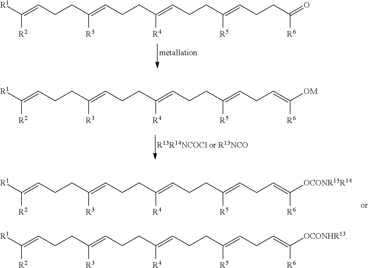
[R2]C([R1])=CCCC(=CCCC(=CCCC(=CCCC(=O)[R6])[R5])[R4])[R3].[R2]C([R1])=CCCC(=CCCC(=CCCC(=CCC=C([OM])[R6])[R5])[R4])[R3].[R2]C([R1])=CCCC(=CCCC(=CCCC(=CCC=C([OCONR13R14])[R6])[R5])[R4])[R3].[R2]C([R1])=CCCC(=CCCC(=CCCC(=CCC=C([OCONHR13])[R6])[R5])[R4])[R3]
